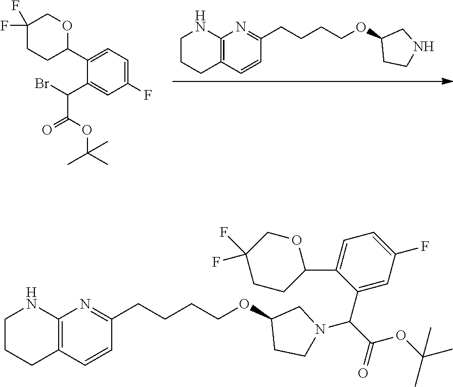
C12=C(C=CC(CCCCOC3CCNC3)=N1)CCCN2.C1(C(C(=O)OC(C)(C)C)Br)=CC(F)=CC=C1C1OCC(F)(F)CC1.C12=C(C=CC(CCCCOC3CCN(C(C(=O)OC(C)(C)C)C4=CC(F)=CC=C4C4CCC(F)(F)CO4)C3)=N1)CCCN2
